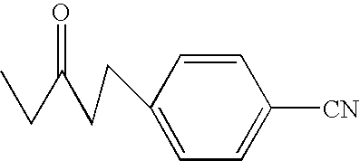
C1=CC(CCC(CC)=O)=CC=C1[CN]
